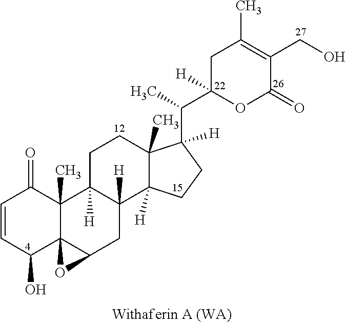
C1C(C(C2([H])C3(C)C([H])(CC2)C2([H])C([H])(CC3)C3(C)C4(C(C2)O4)C(O)C=CC3=O)C)([H])OC(=O)C(CO)=C1C
